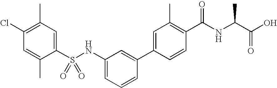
C1(C)=C(Cl)C=C(C)C(S(NC2=CC=CC(C3=CC(C)=C(C(NC(C(O)=O)C)=O)C=C3)=C2)(=O)=O)=C1
